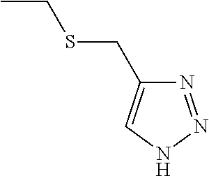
CCSCC1=CNN=N1
